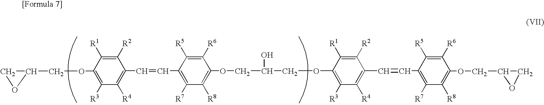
C1(C=CC2=C([R7])C([R8])=C(OCC(COC3=C([R3])C([R4])=C(C=CC4=C([R7])C([R8])=C(OCC5CO5)C([R6])=C4[R5])C([R2])=C3[R1])O)C([R6])=C2[R5])=C([R4])C([R3])=C(OCC2CO2)C([R1])=C1[R2]
